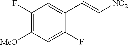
C1([MeO])=C(F)C=C(C=C[NO2])C(F)=C1
